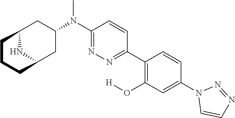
N1(C2=CC(O[H])=C(C3=NN=C(N(C)C4CC5NC(C4)CCC5)C=C3)C=C2)C=CN=N1
